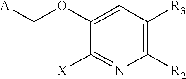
C1(OC[A])=CC([R3])=C([R2])N=C1[X]
